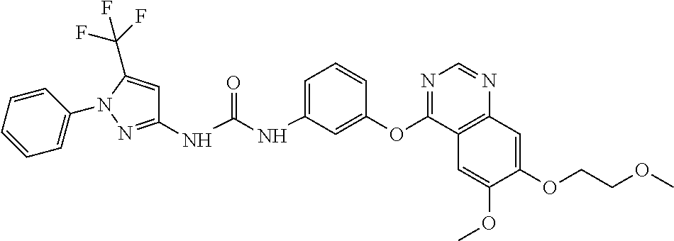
C1(NC(NC2=CC=CC(OC3=NC=NC4=C3C=C(OC)C(OCCOC)=C4)=C2)=O)=NN(C2=CC=CC=C2)C(C(F)(F)F)=C1
